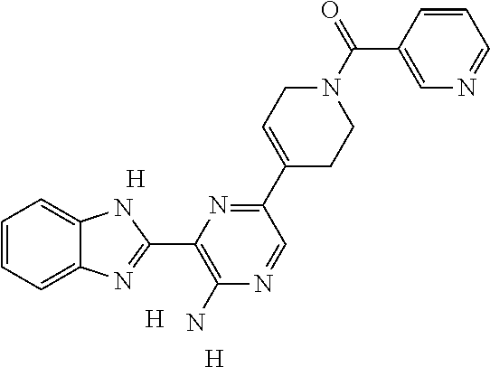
[H].[H].[H].C1=CC=C2C(=C1)NC(C1=C(N)N=CC(C3=CCN(C(=O)C4=CN=CC=C4)CC3)=N1)=N2
